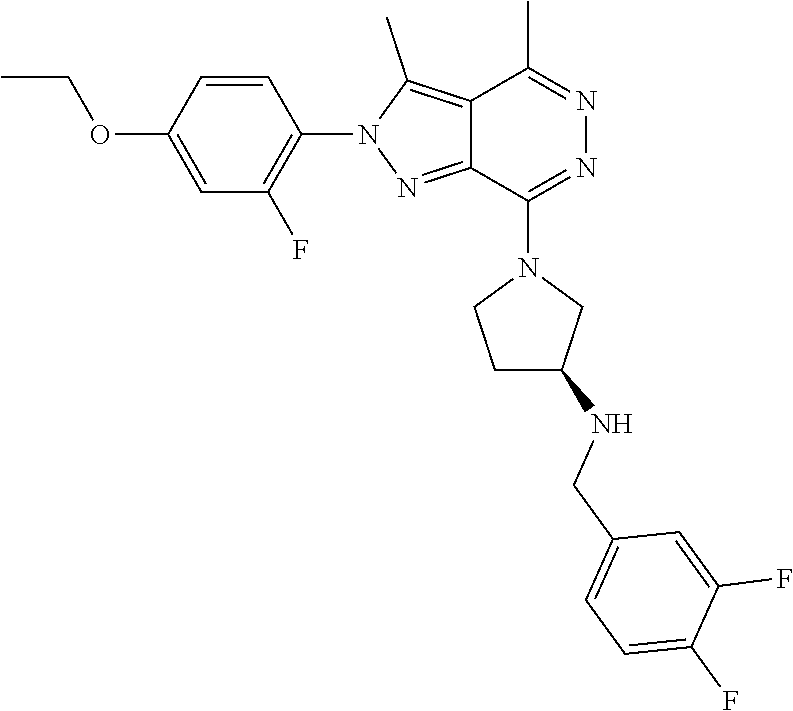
C12=C(C)N(C3=C(F)C=C(OCC)C=C3)N=C1C(N1CCC(NCC3=CC=C(F)C(F)=C3)C1)=NN=C2C
